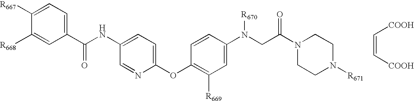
C1(C(NC2=CC=C(OC3=C([R669])C=C(N(CC(N4CCN([R671])CC4)=O)[R670])C=C3)N=C2)=O)=CC=C([R667])C([R668])=C1.C(=C[COOH])[COOH]
